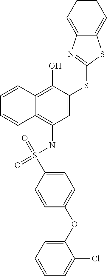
C1=C(SC2=NC3=CC=CC=C3S2)C(O)=C2C(=C1NS(=O)(=O)C1=CC=C(OC3=CC=CC=C3Cl)C=C1)C=CC=C2
